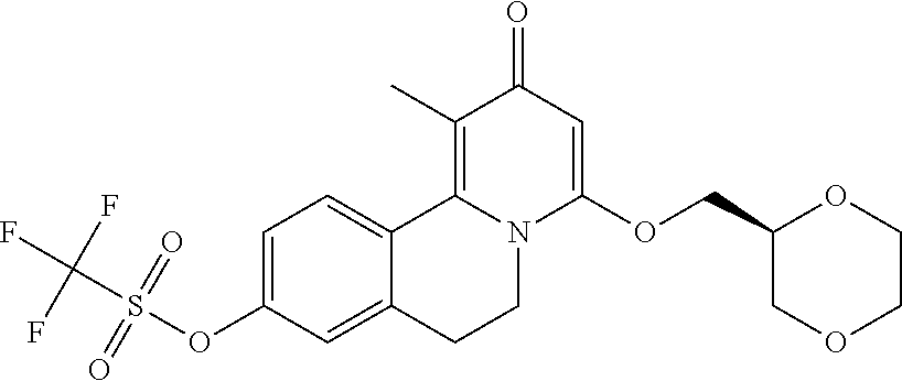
C1=C(OS(C(F)(F)F)(=O)=O)C=C2C(=C1)C1=C(C)C(=O)C=C(OCC3COCCO3)N1CC2
